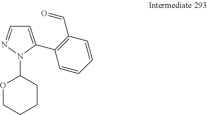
C1=C(C2=C(C=O)C=CC=C2)N(C2OCCCC2)N=C1
